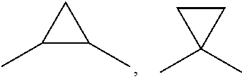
C1(C)C(C)C1.CC1(C)CC1
